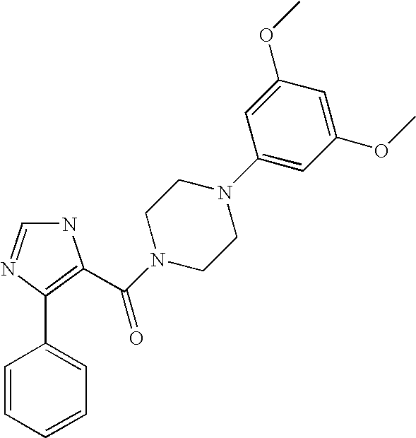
N1C=NC(C2=CC=CC=C2)=C1C(N1CCN(C2=CC(OC)=CC(OC)=C2)CC1)=O
